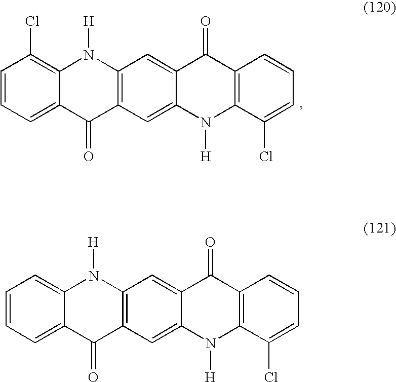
C1=CC=C2C(=C1Cl)N([H])C1=C(C2=O)C=C2C(=C1)C(=O)C1=C(N2[H])C(Cl)=CC=C1.C1=CC=C2C(=C1)N([H])C1=C(C2=O)C=C2C(=C1)C(=O)C1=C(N2[H])C(Cl)=CC=C1
